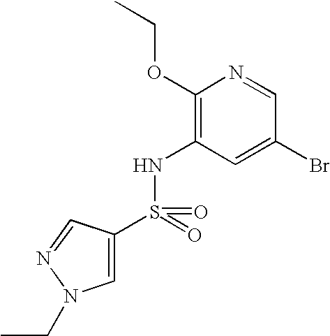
C1(OCC)=C(NS(=O)(=O)C2=CN(CC)N=C2)C=C(Br)C=N1
